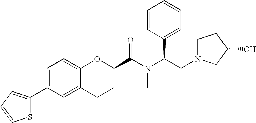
C(N(C(CN1CCC(O)C1)C1=CC=CC=C1)C)(=O)C1CCC2=CC(C3=CC=CS3)=CC=C2O1
